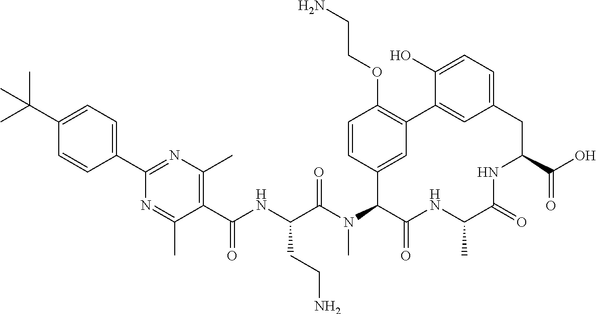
C1(C(C)(C)C)=CC=C(C2=NC(C)=C(C(NC(C(N(C3C(=O)NC(C)C(=O)NC(C(O)=O)CC4=CC=C(O)C(=C4)C4=C(OCCN)C=CC3=C4)C)=O)CCN)=O)C(C)=N2)C=C1
